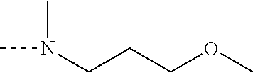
CN(C)CCCOC
